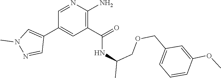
C1(C(NC(COCC2=CC=CC(OC)=C2)C)=O)=C(N)N=CC(C2=CN(C)N=C2)=C1
